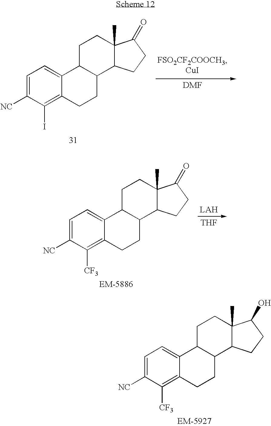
C1=C([NC])C(I)=C2C(=C1)C1C(CC2)C2C(C)(CC1)C(=O)CC2.[THF].C1=C([NC])C([CF3])=C2C(=C1)C1C(CC2)C2C(C)(CC1)C(=O)CC2.C1=C([NC])C([CF3])=C2C(=C1)C1C(CC2)C2C(C)(CC1)C(O)CC2
